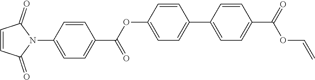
C1=C(OC(C2=CC=C(N3C(=O)C=CC3=O)C=C2)=O)C=CC(C2=CC=C(C(=O)OC=C)C=C2)=C1
